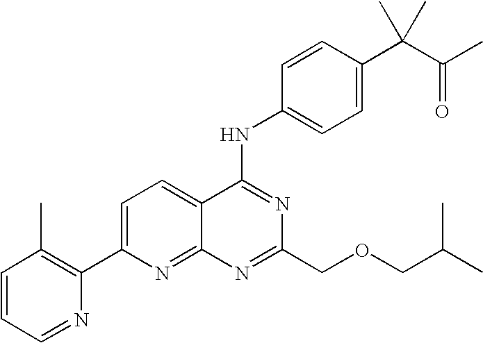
C1=CC=NC(C2=CC=C3C(=N2)N=C(COCC(C)C)N=C3NC2=CC=C(C(C(C)=O)(C)C)C=C2)=C1C
